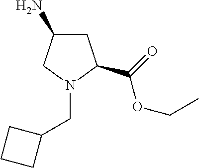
C1C(N)CN(CC2CCC2)C1C(OCC)=O
